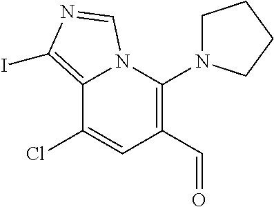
C1(C=O)=C(N2CCCC2)N2C(=C(I)N=C2)C(Cl)=C1
